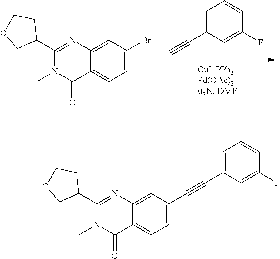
C1=C(C#C)C=C(F)C=C1.C12=CC=C(Br)C=C1N=C(C1CCOC1)N(C)C2=O.C(C1=CC=C2C(=C1)N=C(C1CCOC1)N(C)C2=O)#CC1=CC=CC(F)=C1
